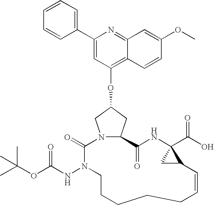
N12CC(OC3=C4C(=NC(C5=CC=CC=C5)=C3)C=C(OC)C=C4)CC1C(=O)NC1(C(=O)O)CC1C=CCCCCCN(NC(=O)OC(C)(C)C)C2=O
